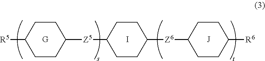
[R5]C1CCC([Z5]C2CCC([Z6]C3CCC([R6])CC3)CC2)CC1.I.[J]
